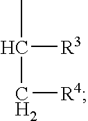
CC([R3])C[R4]
